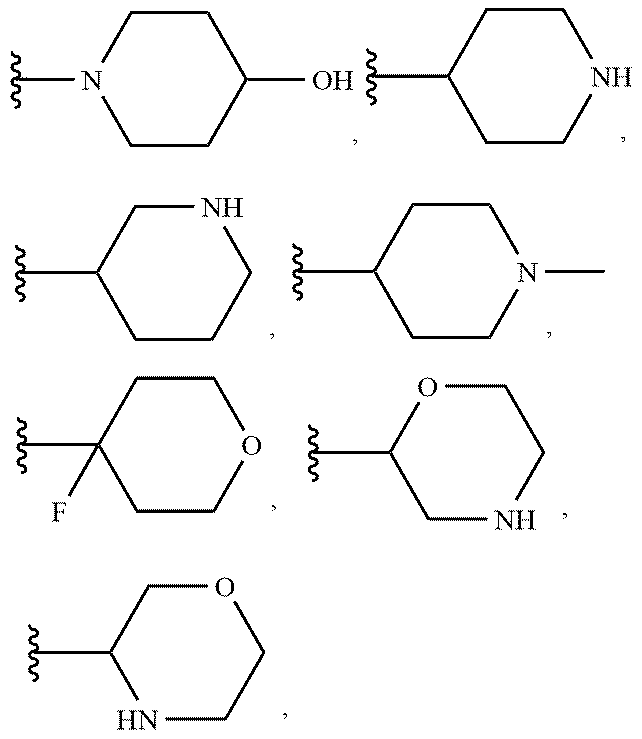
N1(C)CCC(O)CC1.C1(C)CCNCC1.C1(C)CCCNC1.C1(C)CCN(C)CC1.C1(C)(F)CCOCC1.C1(C)CNCCO1.C1(C)NCCOC1
